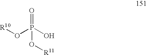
[R10]OP(O)(=O)O[R11]
